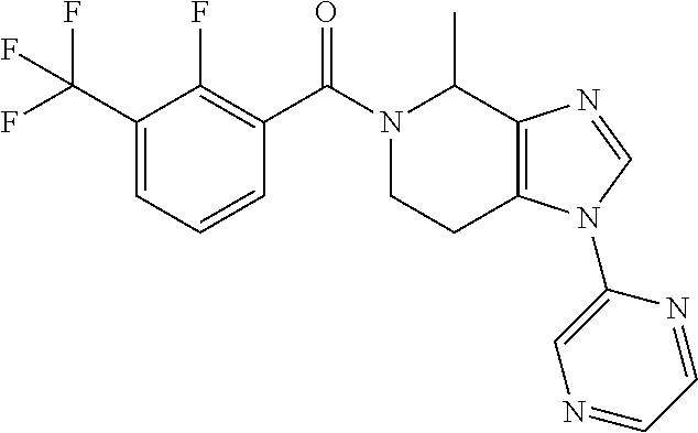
C1(C(F)(F)F)=CC=CC(C(N2CCC3=C(C2C)N=CN3C2=CN=CC=N2)=O)=C1F
